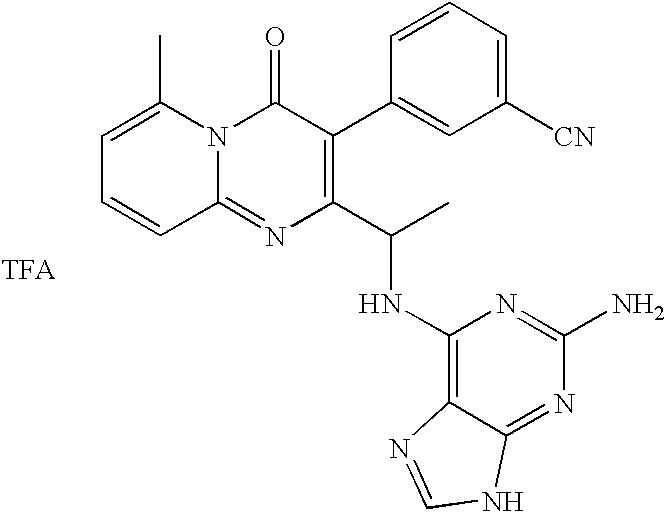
C1=C(C)N2C(=NC(C(C)NC3=C4C(=NC(N)=N3)NC=N4)=C(C3=CC([CN])=CC=C3)C2=O)C=C1
